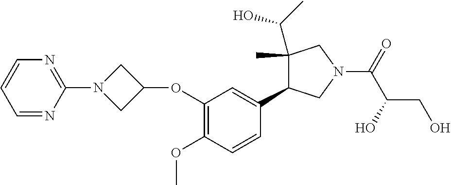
C1=CC=NC(N2CC(OC3=C(OC)C=CC(C4C(C(O)C)(C)CN(C(C(CO)O)=O)C4)=C3)C2)=N1
